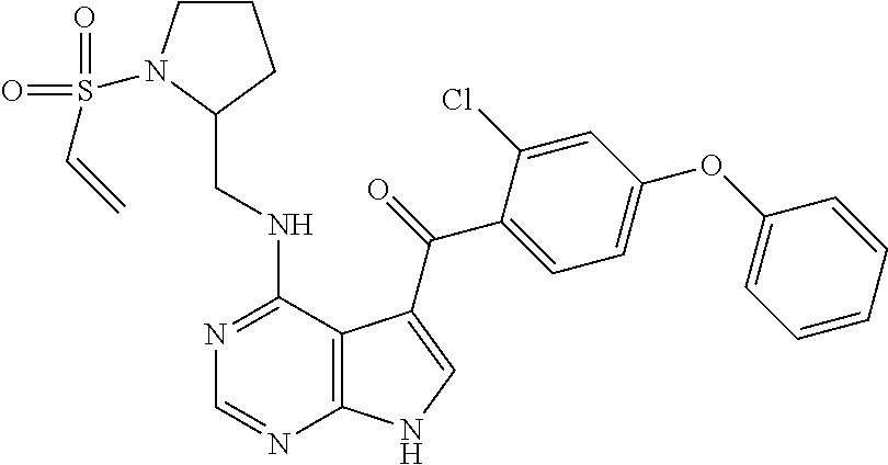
C(C1CCCN1S(=O)(=O)C=C)NC1=NC=NC2=C1C(C(=O)C1=CC=C(OC3=CC=CC=C3)C=C1Cl)=CN2
